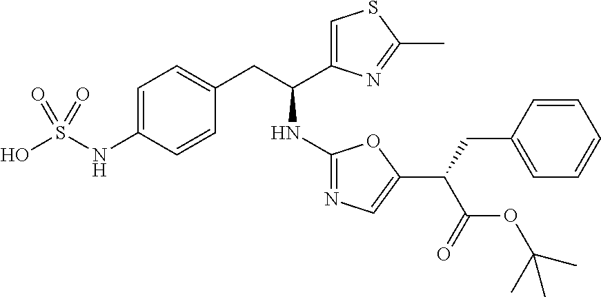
C1=C(NS(O)(=O)=O)C=CC(CC(C2=CSC(C)=N2)NC2=NC=C(C(CC3=CC=CC=C3)C(=O)OC(C)(C)C)O2)=C1
